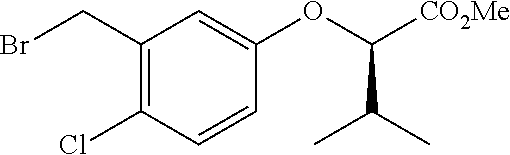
C1(CBr)=C(Cl)C=CC(OC([CO2Me])C(C)C)=C1
